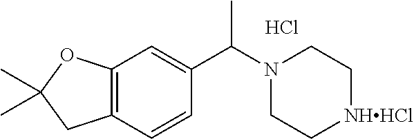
C12=C(C=CC(C(N3CC[NHHCl]CC3)C)=C1)CC(C)(C)O2.Cl
